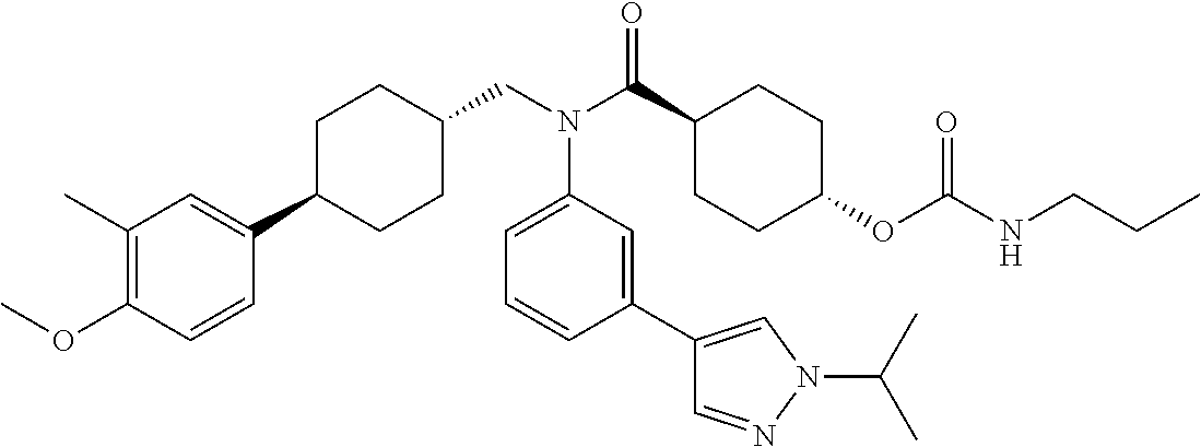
C1(C)=C(OC)C=CC(C2CCC(CN(C(C3CCC(OC(NCCC)=O)CC3)=O)C3=CC=CC(C4=CN(C(C)C)N=C4)=C3)CC2)=C1
